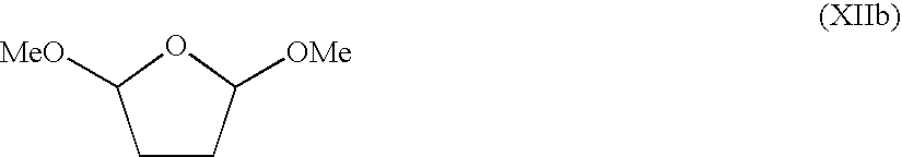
C1CC([OMe])OC1[MeO]
